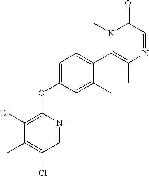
C1=C(OC2=C(Cl)C(C)=C(Cl)C=N2)C=C(C)C(C2=C(C)N=CC(=O)N2C)=C1
